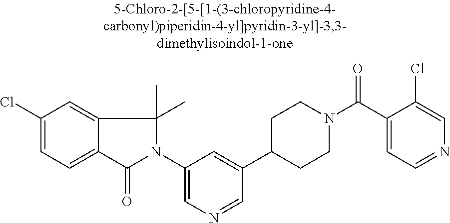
C1(Cl)=CC=C2C(=C1)C(C)(C)N(C1=CN=CC(C3CCN(C(C4=CC=NC=C4Cl)=O)CC3)=C1)C2=O
